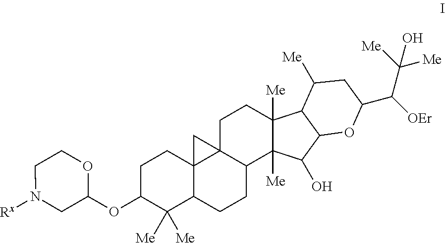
[Rx]N1CC(OC2C([Me])([Me])C3C4(CC2)C2(CCC5([Me])C([Me])(C(O)C6C5C([Me])CC(C([OEr])C([Me])([Me])O)O6)C2CC3)C4)OCC1
